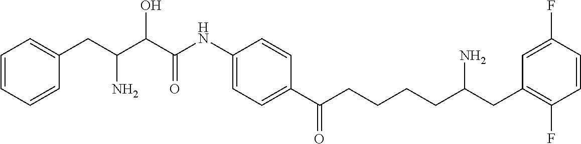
C(C(C(C(NC1=CC=C(C(CCCCC(CC2=C(F)C=CC(F)=C2)N)=O)C=C1)=O)O)N)C1=CC=CC=C1
